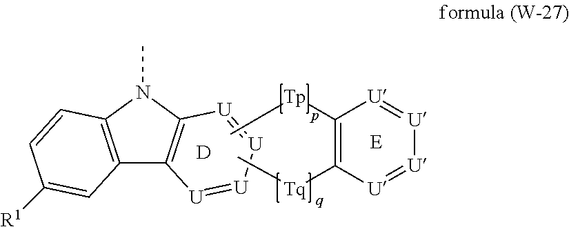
C12=C(N(C)C3=C1[U]=[U][U]=[U]3)C=CC([R1])=C2.[D].C1([Tp]C)=C([Tq]C)[U]=[U][U]=[U]1
